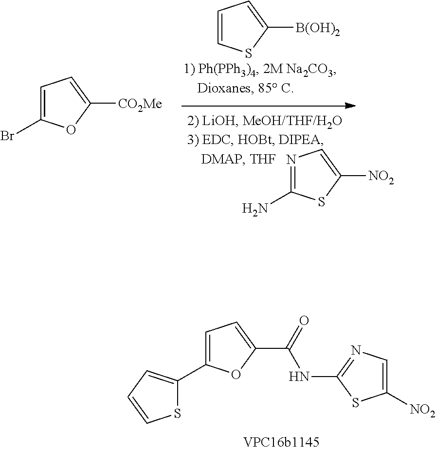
C1=C(Br)OC([CO2Me])=C1.N1=C(N)SC([NO2])=C1.C1=CSC([B(OH)2])=C1.C1=C(C2=CC=CS2)OC(C(=O)NC2=NC=C([NO2])S2)=C1
